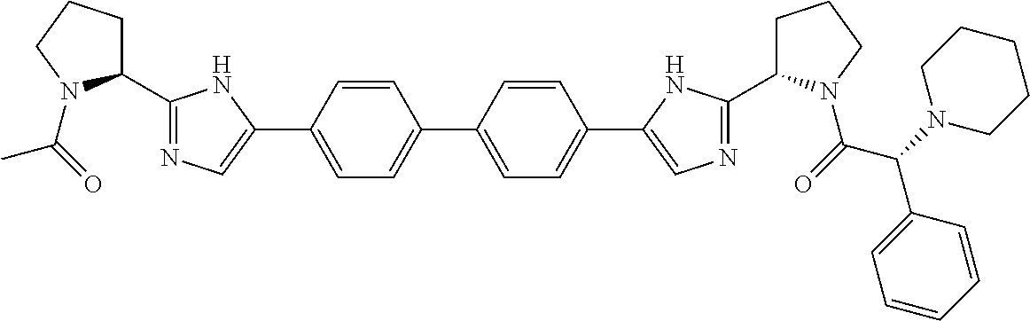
C1(C2=NC=C(C3=CC=C(C4=CC=C(C5=CN=C(C6CCCN6C(=O)C(N6CCCCC6)C6=CC=CC=C6)N5)C=C4)C=C3)N2)CCCN1C(=O)C
